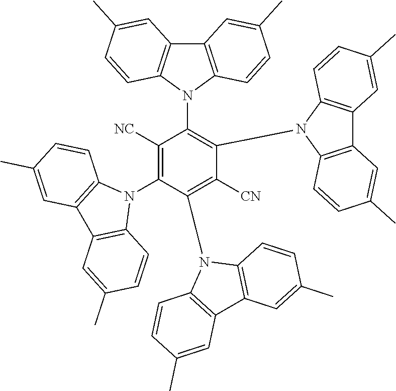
C1([NC])=C(N2C3=C(C4=C2C=CC(C)=C4)C=C(C)C=C3)C(N2C3=C(C4=C2C=CC(C)=C4)C=C(C)C=C3)=C([CN])C(N2C3=C(C4=C2C=CC(C)=C4)C=C(C)C=C3)=C1N1C2=C(C3=C1C=CC(C)=C3)C=C(C)C=C2
